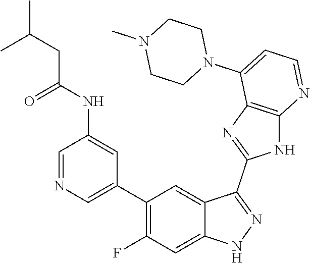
C1=NC=C(C2=C(F)C=C3C(=C2)C(C2=NC4=C(N2)N=CC=C4N2CCN(C)CC2)=NN3)C=C1NC(=O)CC(C)C
